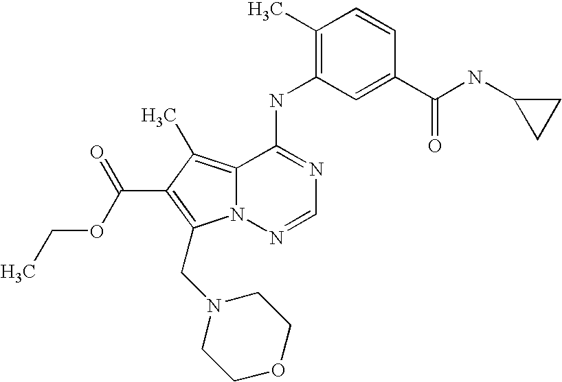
CCOC(=O)C1=C(CN2CCOCC2)N2C(=C1C)C(NC1=C(C)C=CC(C(=O)NC3CC3)=C1)=NC=N2
